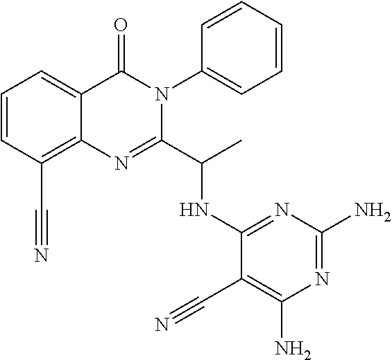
C1=CC(C#N)=C2C(=C1)C(=O)N(C1=CC=CC=C1)C(C(C)NC1=NC(N)=NC(N)=C1C#N)=N2
